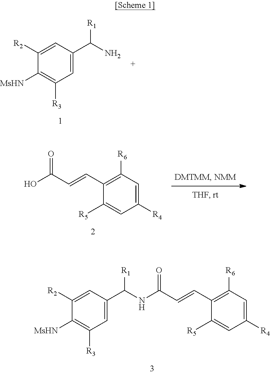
C1([MsHN])=C([R3])C=C(C(N)[R1])C=C1[R2].C1([R5])=CC([R4])=CC([R6])=C1C=CC(O)=O.C1([MsHN])=C([R3])C=C(C(NC(C=CC2=C([R6])C=C([R4])C=C2[R5])=O)[R1])C=C1[R2]
